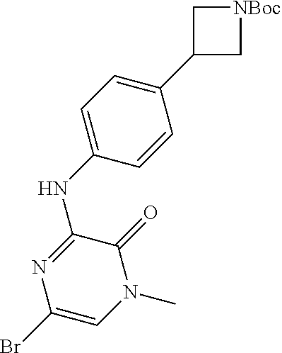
C1(C2C[NBoc]C2)=CC=C(NC2=NC(Br)=CN(C)C2=O)C=C1
